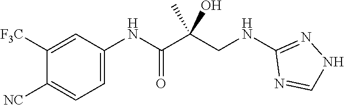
C1=C(NC(C(CNC2=NNC=N2)(C)O)=O)C=C([F3C])C([NC])=C1
